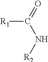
[R1]C(=O)N[R2]
